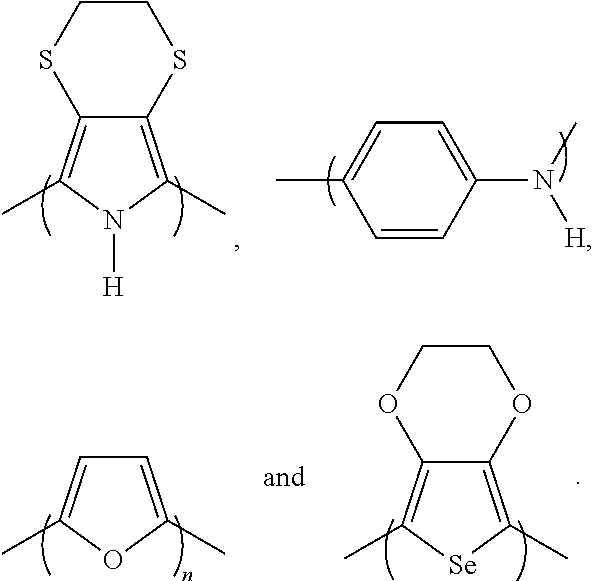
C12=C(C)N([H])C(C)=C1SCCS2.C1=CC(N(C)[H])=CC=C1C.C1=C(C)OC(C)=C1.C1COC2=C(C)[Se]C(C)=C2O1
